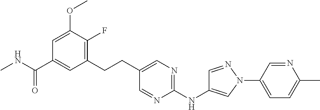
CNC(C1=CC(CCC2=CN=C(NC3=CN(C4=CC=C(C)N=C4)N=C3)N=C2)=C(F)C(OC)=C1)=O
